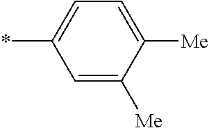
C1=C([Me])C([Me])=CC=C1*
